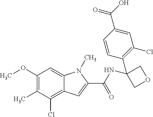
C1(OC)=C(C)C(Cl)=C2C(=C1)N(C)C(C(NC1(C3=C(Cl)C=C(C(=O)O)C=C3)COC1)=O)=C2
